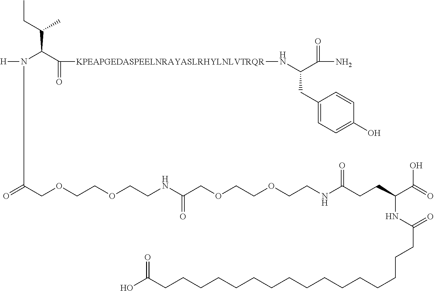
CCC(C(C([KPEAPGEDASPEELNRAYASLRHYLNLVTRQR]NC(CC1=CC=C(O)C=C1)C(=O)N)=O)N(C(COCCOCCNC(COCCOCCNC(CCC(C(=O)O)NC(CCCCCCCCCCCCCCCCC(O)=O)=O)=O)=O)=O)[H])C
